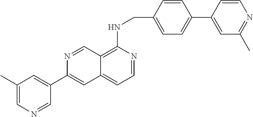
C1=C(C2=CC3=CC=NC(NCC4=CC=C(C5=CC(C)=NC=C5)C=C4)=C3C=N2)C=NC=C1C
